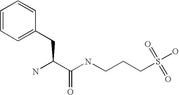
N(CCCS(O)(=O)=O)C(=O)C(CC1=CC=CC=C1)N
